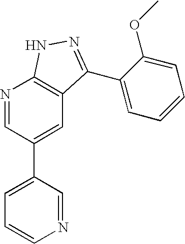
N1=CC(C2=CC=CN=C2)=CC2=C1NN=C2C1=CC=CC=C1OC
